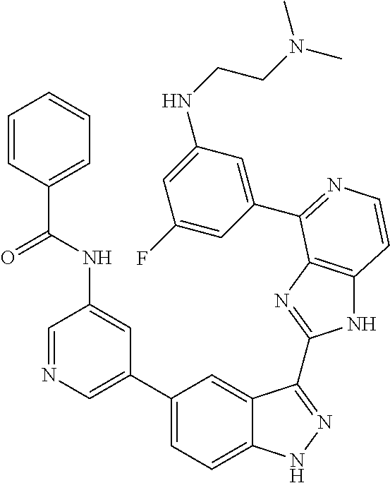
C1(C2=CN=CC(NC(=O)C3=CC=CC=C3)=C2)=CC=C2C(=C1)C(C1=NC3=C(N1)C=CN=C3C1=CC(NCCN(C)C)=CC(F)=C1)=NN2
